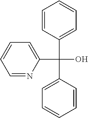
C1=NC(C(C2=CC=CC=C2)(C2=CC=CC=C2)O)=CC=C1
